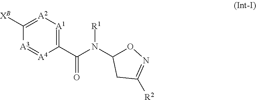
C1(C(N(C2ON=C([R2])C2)[R1])=O)=[A1][A2]=C([XB])[A3]=[A4]1
